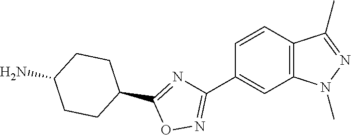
C12=C(N(C)N=C1C)C=C(C1=NOC(C3CCC(N)CC3)=N1)C=C2
